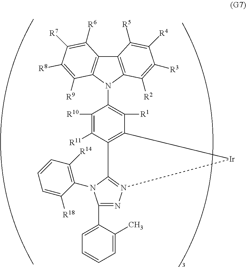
C12=C(N(C3=C([R1])C4=C(C([R11])=C3[R10])C3=N(N=C(C5=CC=CC=C5C)N3C3=C([R14])C=CC=C3[R18])[Ir]4)C3=C1C([R6])=C([R7])C([R8])=C3[R9])C([R2])=C([R3])C([R4])=C2[R5]
